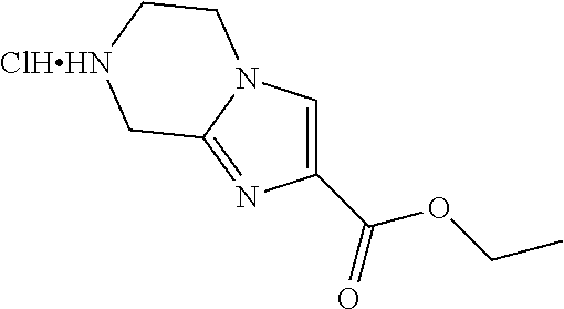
C1(C(=O)OCC)=CN2C(=N1)C[ClHHN]CC2
